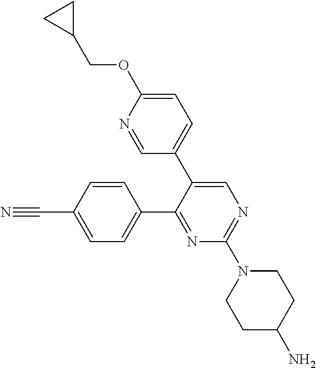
C1=C(C#N)C=CC(C2=NC(N3CCC(N)CC3)=NC=C2C2=CC=C(OCC3CC3)N=C2)=C1
